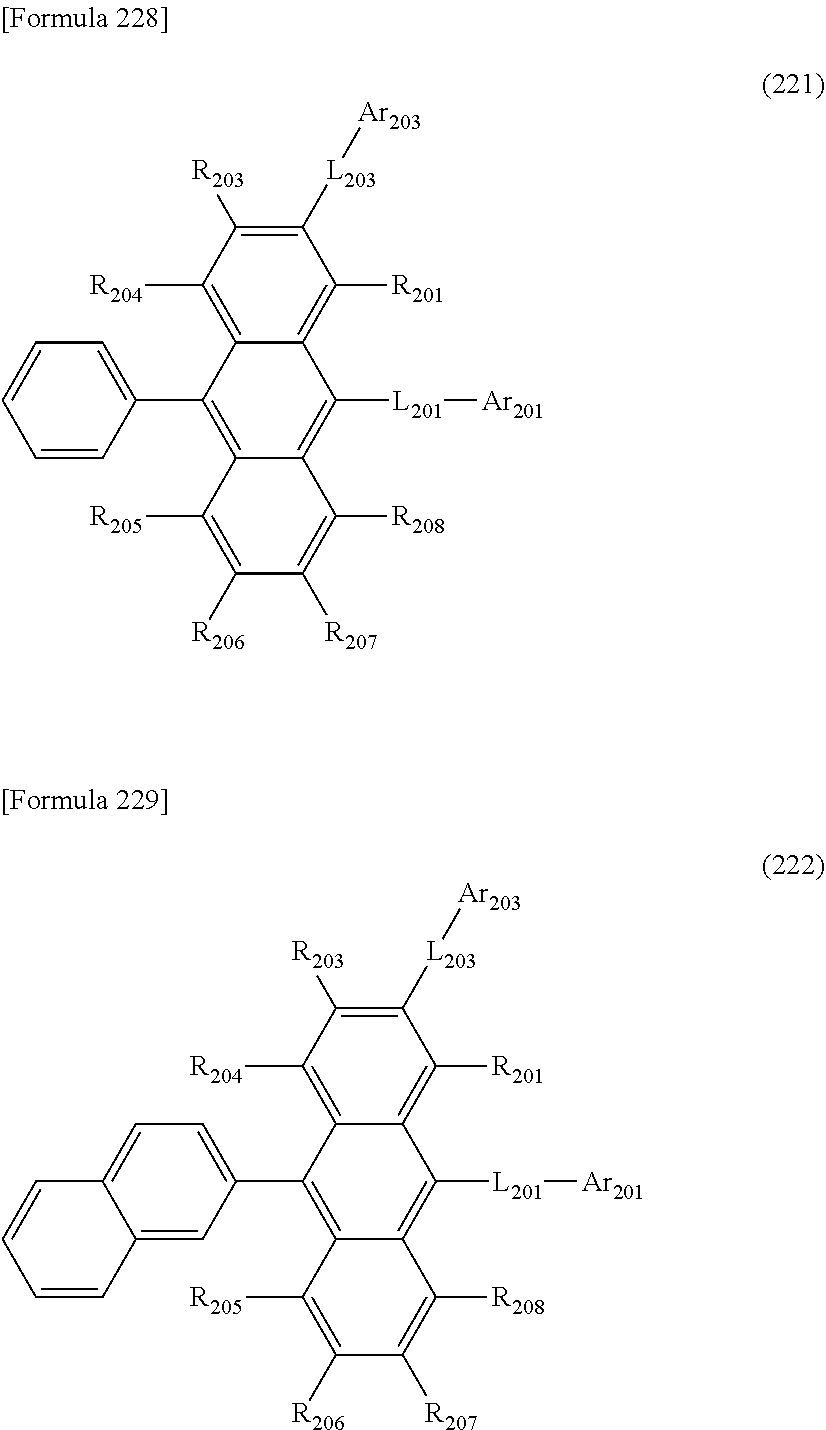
C1([L203][Ar203])=C([R203])C([R204])=C2C(=C1[R201])C([L201][Ar201])=C1C(=C2C2=CC=CC=C2)C([R205])=C([R206])C([R207])=C1[R208].C1([L203][Ar203])=C([R203])C([R204])=C2C(=C1[R201])C([L201][Ar201])=C1C(=C2C2=CC=C3C(=C2)C=CC=C3)C([R205])=C([R206])C([R207])=C1[R208]
